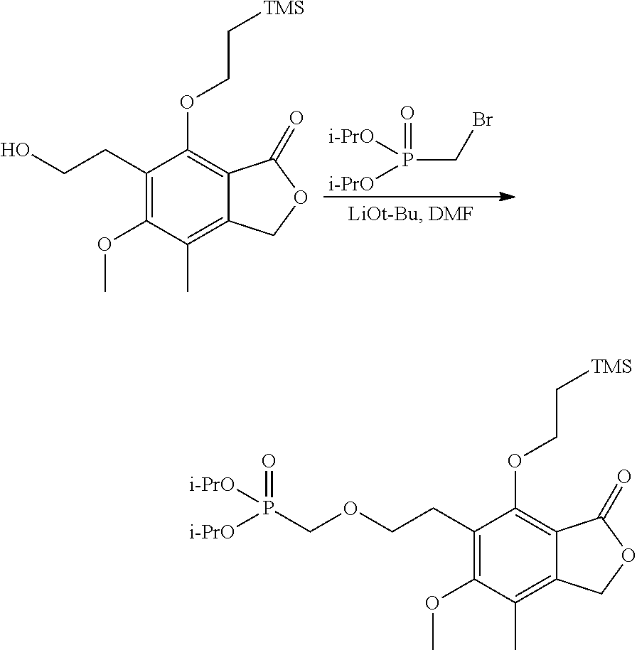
P(CBr)([i-PrO])([i-PrO])=O.OCCC1=C(OC)C(C)=C2C(=C1OCC[TMS])C(=O)OC2.O(CCC1=C(OC)C(C)=C2C(=C1OCC[TMS])C(=O)OC2)CP(=O)([i-PrO])[i-PrO]
